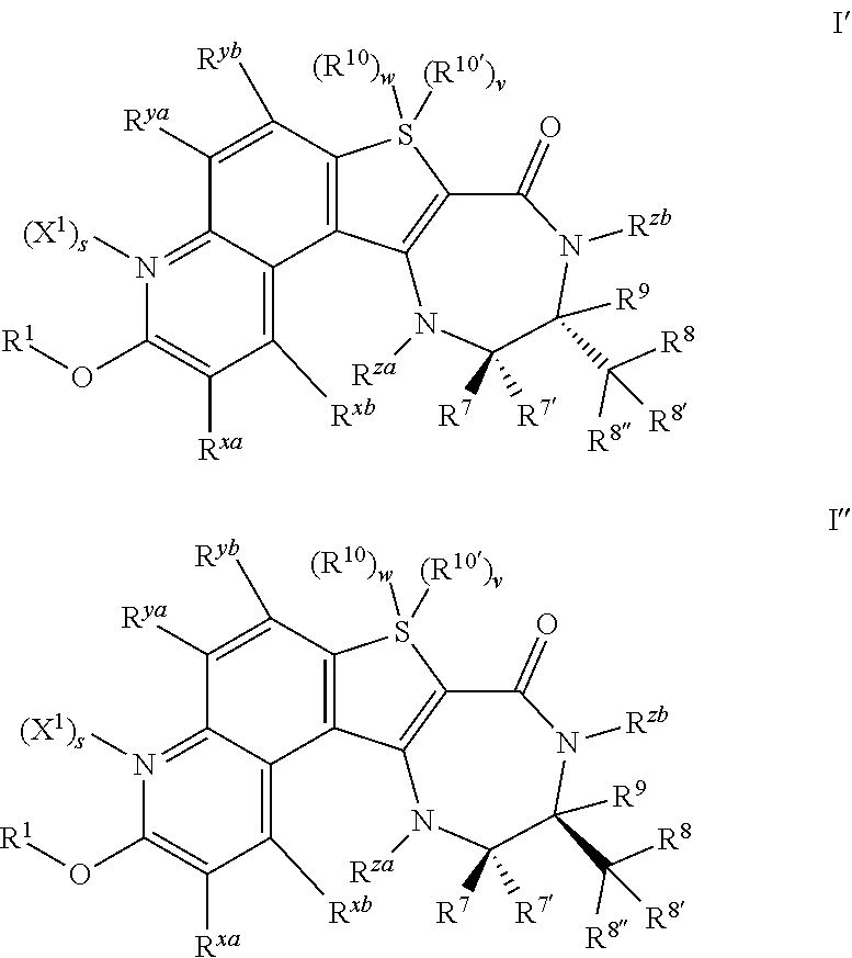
C1([Rya])=C([Ryb])C2=C(C3=C([Rxb])C([Rxa])=C(O[R1])N([(X1)s])=C13)C1=C(S2([(R10)w])[(R10)v])C(=O)N([Rzb])C([R9])(C([R8])([R8])[R8])C([R7])([R7])N1[Rza].C1([Rya])=C([Ryb])C2=C(C3=C([Rxb])C([Rxa])=C(O[R1])N([(X1)s])=C13)C1=C(S2([(R10)w])[(R10)v])C(=O)N([Rzb])C([R9])(C([R8])([R8])[R8])C([R7])([R7])N1[Rza]
